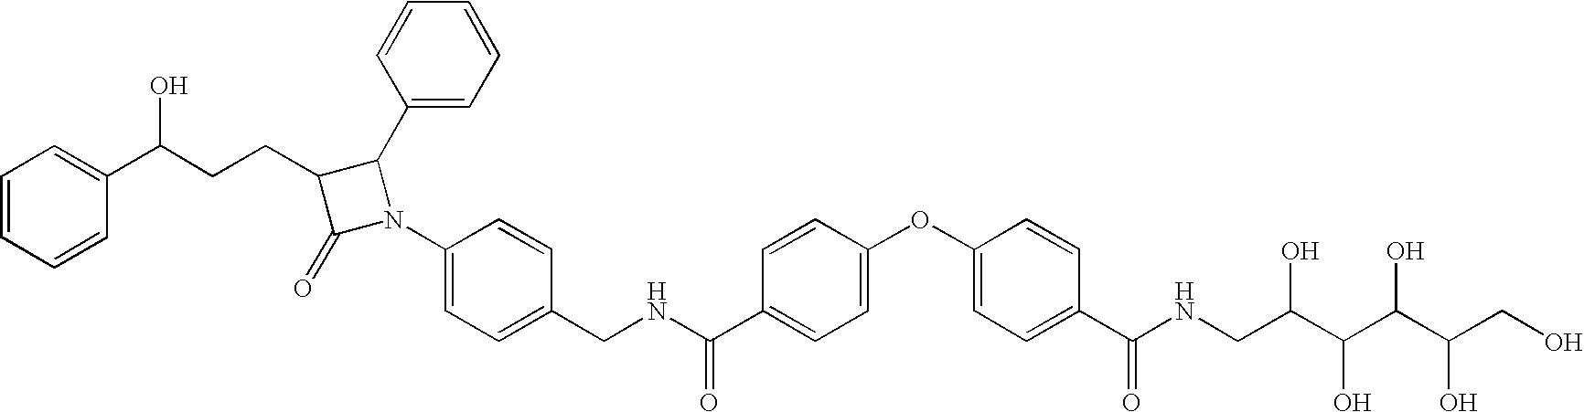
C1=CC=CC(C(CCC2C(=O)N(C3=CC=C(CNC(C4=CC=C(OC5=CC=C(C(NCC(O)C(O)C(O)C(O)CO)=O)C=C5)C=C4)=O)C=C3)C2C2=CC=CC=C2)O)=C1
